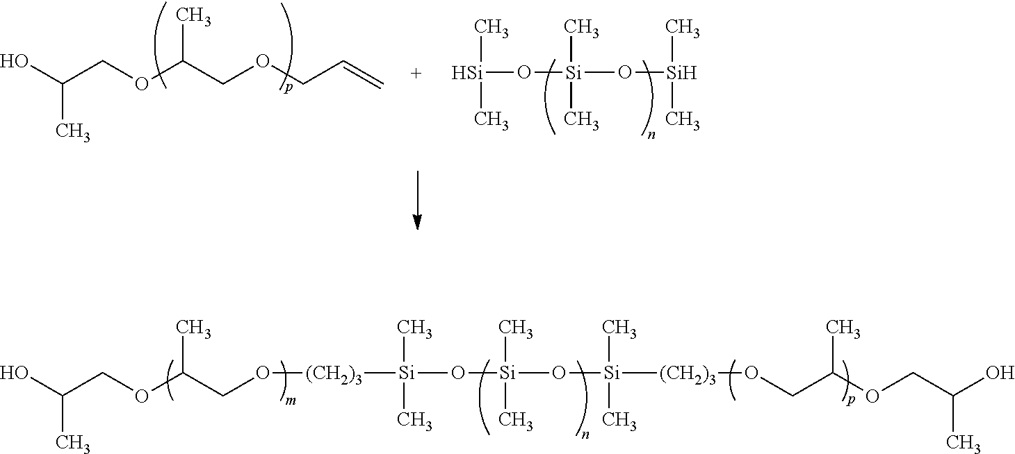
[Si](O[Si](O[Si](C)(C)[(CH2)3]OCC(OCC(O)C)C)(C)C)(C)(C)[(CH2)3]OCC(OCC(O)C)C.OC(COC(COCC=C)C)C.[Si](O[Si](O[Si](C)C)(C)C)(C)C
